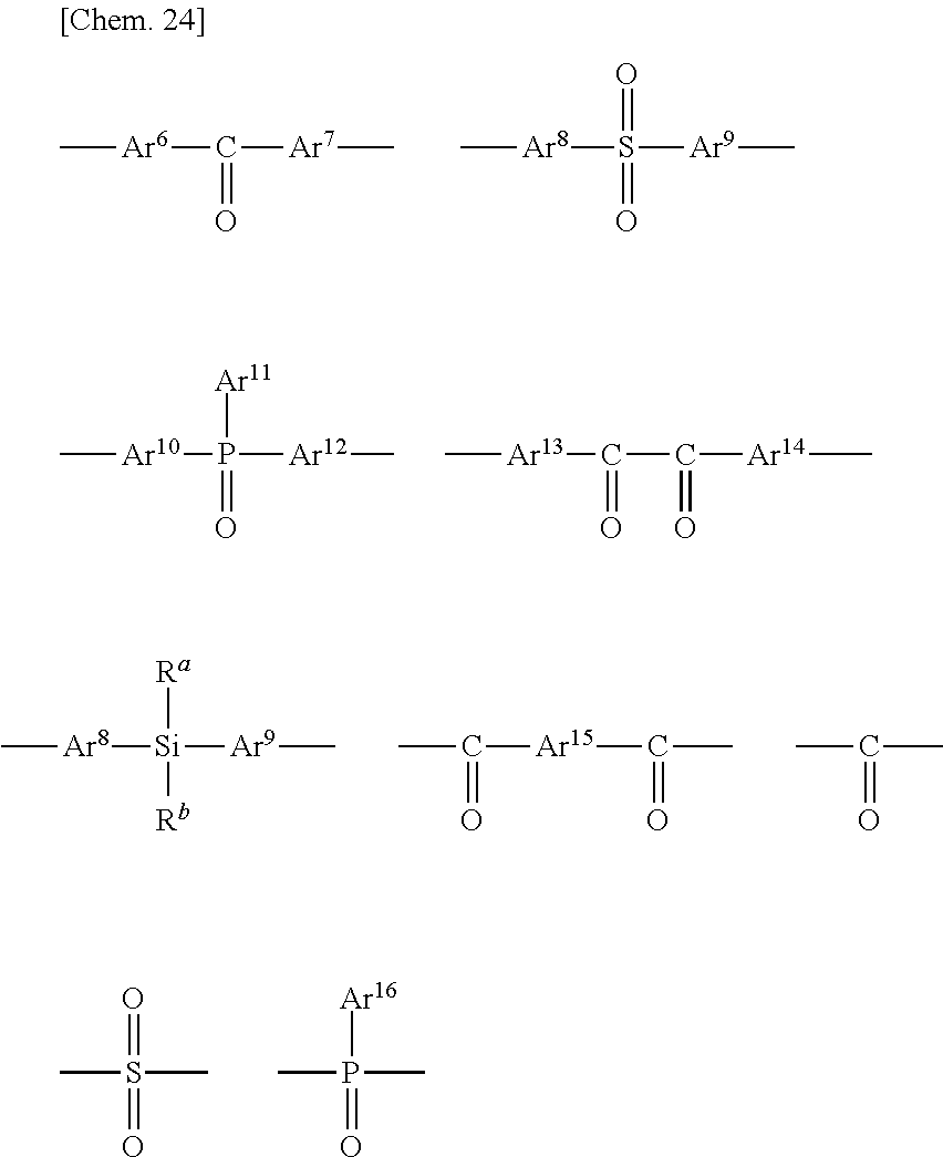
C[Ar6]C([Ar7]C)=O.C[Ar8]S([Ar9]C)(=O)=O.C[Ar10]P([Ar12]C)(=O)[Ar11].C[Ar13]C(=O)C([Ar14]C)=O.C[Ar8][Si]([Ar9]C)([Rb])[Ra].CC([Ar15]C(C)=O)=O.CC(C)=O.CS(C)(=O)=O.CP(C)(=O)[Ar16]
